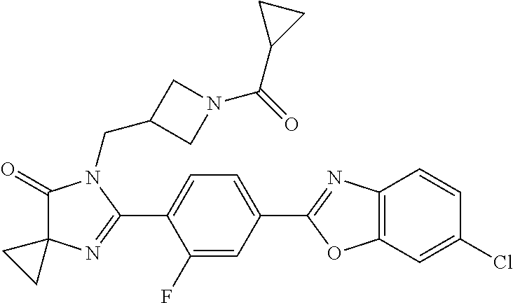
C1(=O)N(CC2CN(C(=O)C3CC3)C2)C(C2=CC=C(C3=NC4=C(O3)C=C(Cl)C=C4)C=C2F)=NC12CC2
